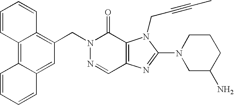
C1(CN2N=CC3=C(C2=O)N(CC#CC)C(N2CC(N)CCC2)=N3)=C2C(=C3C(=C1)C=CC=C3)C=CC=C2
